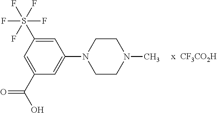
C1=C(S(F)(F)(F)(F)F)C=C(C(O)=O)C=C1N1CCN(C)CC1
